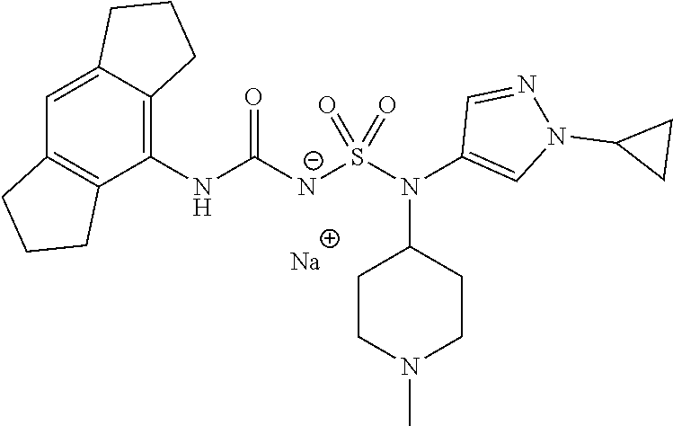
C1(NC([N-]S(N(C2=CN(C3CC3)N=C2)C2CCN(C)CC2)(=O)=O)=O)=C2C(=CC3=C1CCC3)CCC2.[Na]
